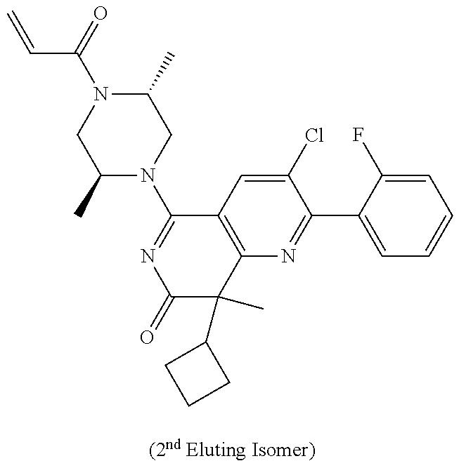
C=CC(N1CC(C)N(C2=NC(=O)C(C)(C3CCC3)C3=C2C=C(Cl)C(C2=CC=CC=C2F)=N3)CC1C)=O
